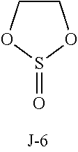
C1COS(=O)O1
